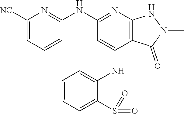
C1(NC2=NC3=C(C(NC4=CC=CC=C4S(C)(=O)=O)=C2)C(=O)N(C)N3)=NC([NC])=CC=C1
